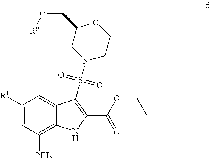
C1([R1])=CC(N)=C2C(=C1)C(S(N1CCOC(CO[R9])C1)(=O)=O)=C(C(OCC)=O)N2
